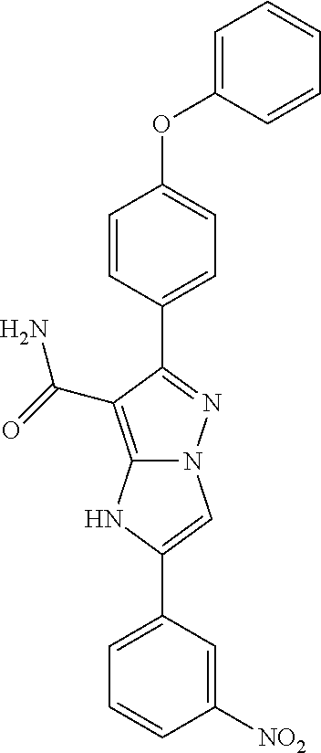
C1=CC(C2=NN3C(=C2C(=O)N)NC(C2=CC=CC([NO2])=C2)=C3)=CC=C1OC1=CC=CC=C1
